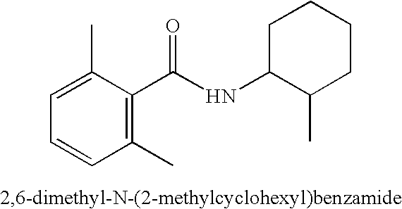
C1(C)=C(C(NC2C(C)CCCC2)=O)C(C)=CC=C1
